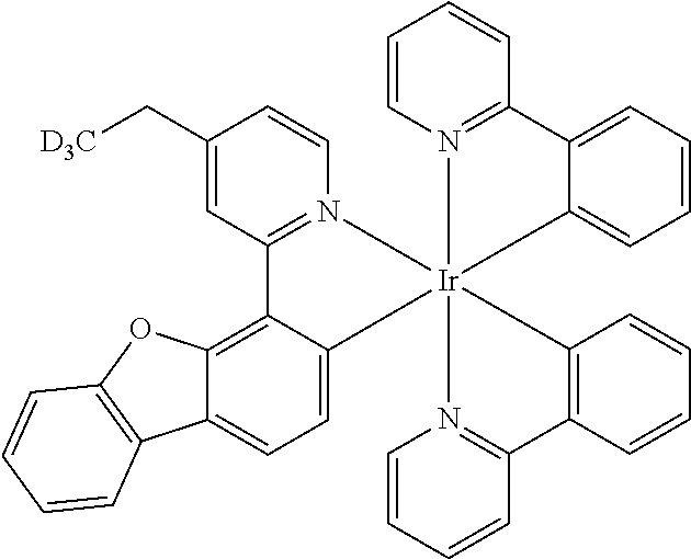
C12=C3C(=CC=C1C1=C(O2)C=CC=C1)[Ir]12(N4=C3C=C(C[D3C])C=C4)(N3=C(C=CC=C3)C3=CC=CC=C31)N1=C(C=CC=C1)C1=C2C=CC=C1
